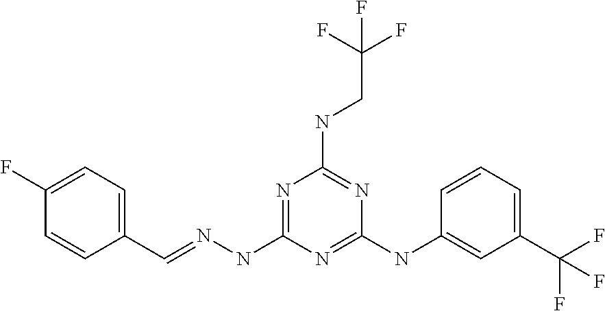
C1=CC(C=NNC2=NC(NCC(F)(F)F)=NC(NC3=CC(C(F)(F)F)=CC=C3)=N2)=CC=C1F
